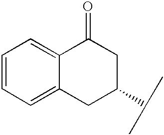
C1=CC=C2C(=C1)C(=O)CC(C(C)C)C2
